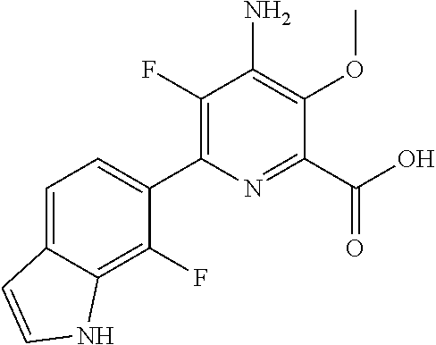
C1(F)=C(C2=CC=C3C(=C2F)NC=C3)N=C(C(O)=O)C(OC)=C1N
